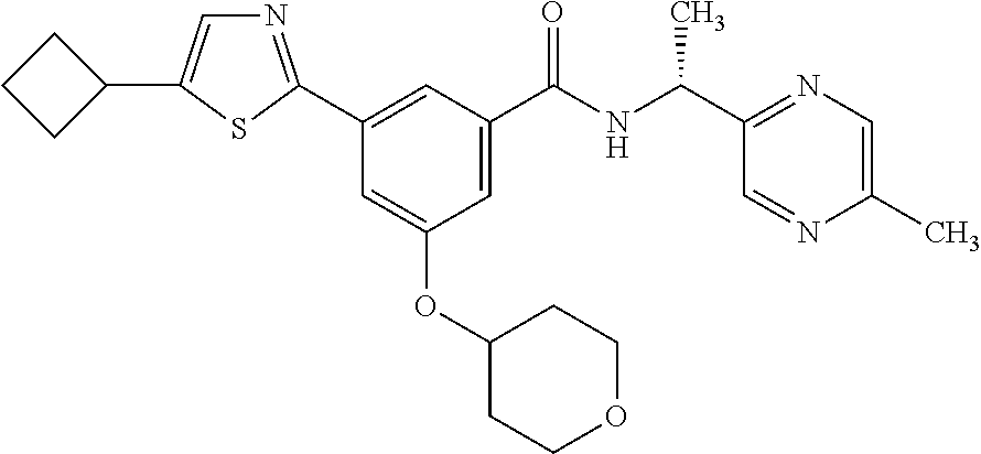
C1=C(C(NC(C2=NC=C(C)N=C2)C)=O)C=C(C2=NC=C(C3CCC3)S2)C=C1OC1CCOCC1
